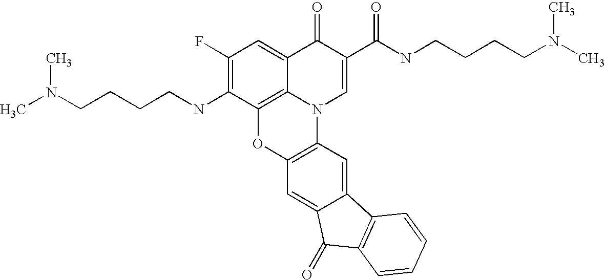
C1(F)=C(NCCCCN(C)C)C2=C3C(=C1)C(=O)C(C(=O)NCCCCN(C)C)=CN3C1=C(O2)C=C2C(=C1)C1=C(C2=O)C=CC=C1
